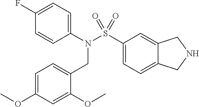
C1(N(S(C2=CC=C3C(=C2)CNC3)(=O)=O)CC2=CC=C(OC)C=C2OC)=CC=C(F)C=C1
